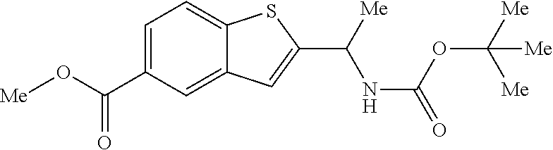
C(C1=CC=C2C(=C1)C=C(C([Me])NC(=O)OC([Me])([Me])[Me])S2)(O[Me])=O
